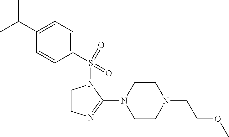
C1(C(C)C)=CC=C(S(=O)(=O)N2CCN=C2N2CCN(CCOC)CC2)C=C1
